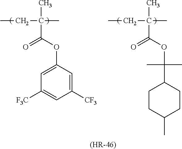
CCC(C)(C)C(OC1=CC([F3C])=CC([CF3])=C1)=O.CCC(C)(C)C(OC(C1CCC(C)CC1)(C)C)=O.[(HR-46)]
